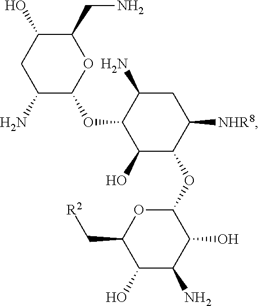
C1(CN)C(O)CC(N)C(OC2C(O)C(OC3OC(C[R2])C(O)C(N)C3O)C([NHR8])CC2N)O1
